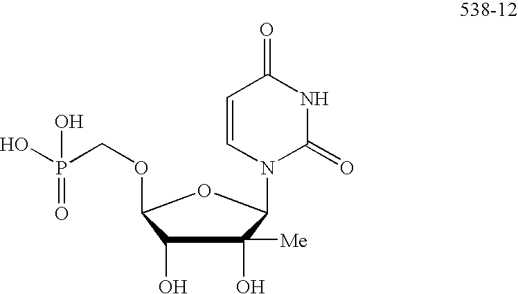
C1(O)C(O)([Me])C(N2C(=O)NC(=O)C=C2)OC1OCP(O)(O)=O
